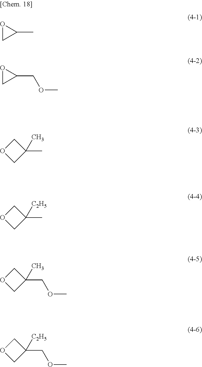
C1(C)OC1.C1(COC)OC1.C1(C)(C)COC1.C1(C)([C2H5])COC1.C1(COC)(C)COC1.C1(COC)([C2H5])COC1
